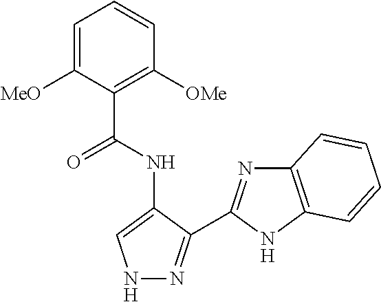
C1(C(NC2=CNN=C2C2=NC3=C(N2)C=CC=C3)=O)=C([OMe])C=CC=C1[MeO]
